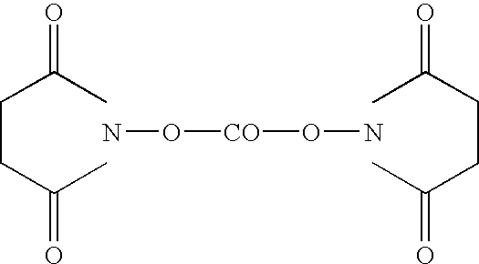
C(CC(C)=O)C(C)=O.NO[CO]ON.CC(CCC(C)=O)=O
